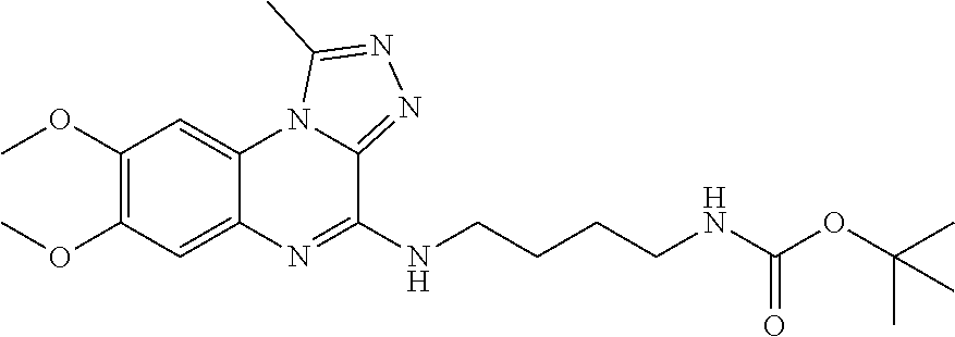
C1(OC)=C(OC)C=C2C(=C1)N1C(=NN=C1C)C(NCCCCNC(OC(C)(C)C)=O)=N2
